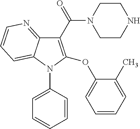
C1(C(N2CCNCC2)=O)=C(OC2=CC=CC=C2C)N(C2=CC=CC=C2)C2=CC=CN=C12
